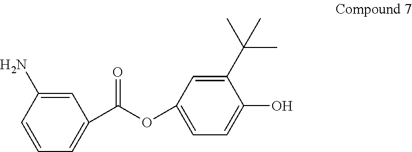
C1=CC=C(C(OC2=CC=C(O)C(C(C)(C)C)=C2)=O)C=C1N
